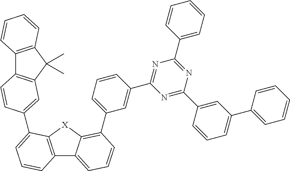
C12=C([X]C3=C(C4=CC=CC(C5=NC(C6=CC=CC=C6)=NC(C6=CC(C7=CC=CC=C7)=CC=C6)=N5)=C4)C=CC=C13)C(C1=CC3=C(C4=C(C3(C)C)C=CC=C4)C=C1)=CC=C2
